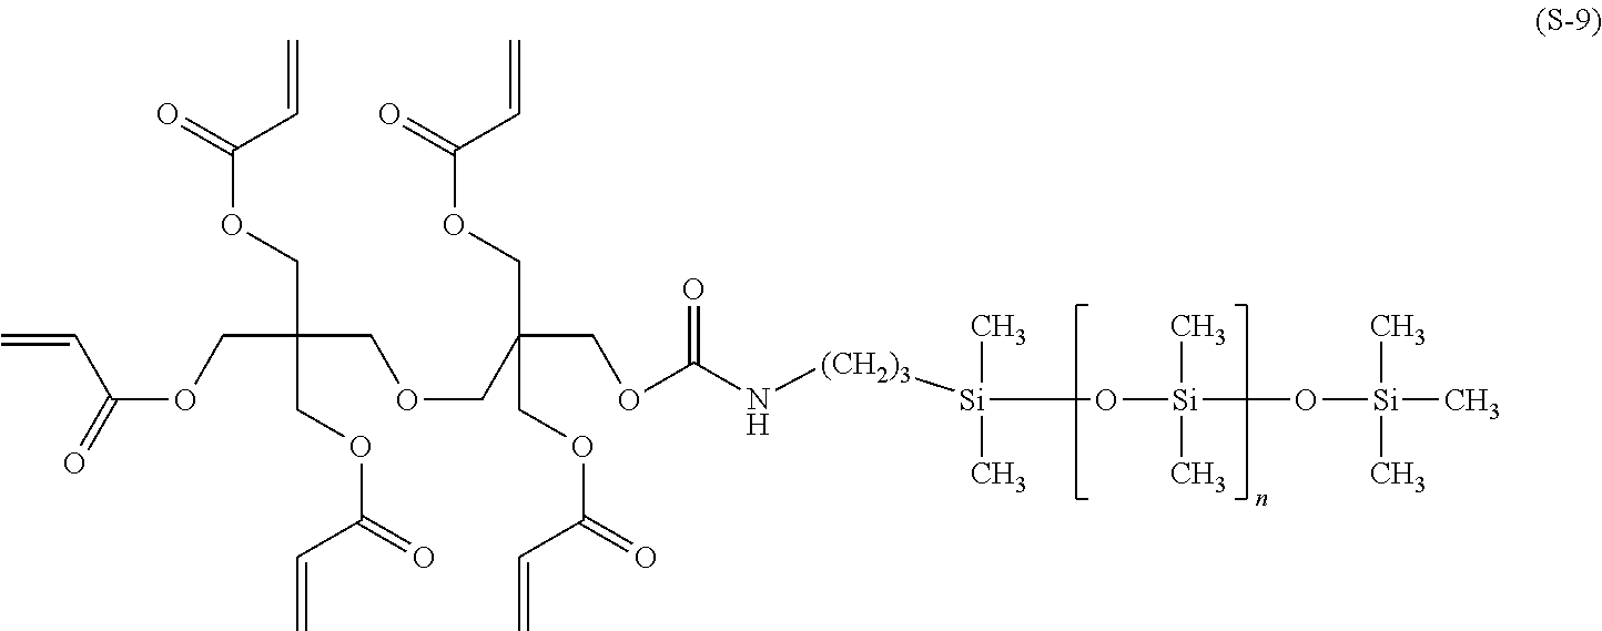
C=CC(=O)OCC(COCC(COC(=O)C=C)(COC(=O)C=C)COC(=O)N[(CH2)3][Si](C)(C)O[Si](C)(C)O[Si](C)(C)C)(COC(=O)C=C)COC(=O)C=C
